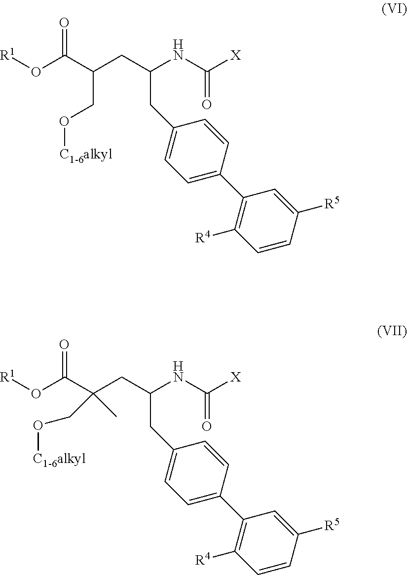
C1=CC([R5])=CC(C2=CC=C(CC(NC(=O)[X])CC(C(=O)O[R1])CO[C1-6alkyl])C=C2)=C1[R4].C1=CC([R5])=CC(C2=CC=C(CC(NC(=O)[X])CC(C(=O)O[R1])(CO[C1-6alkyl])C)C=C2)=C1[R4]
